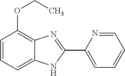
C1=CC=C2C(=C1OCC)N=C(C1=CC=CC=N1)N2
